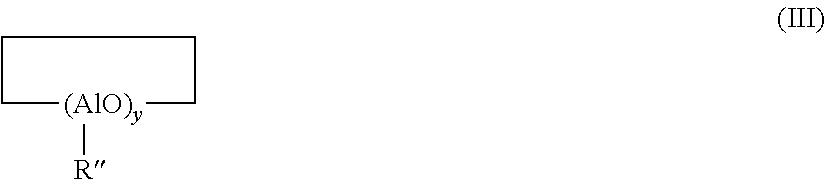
C1[(AlO)y]([R])CCC1
